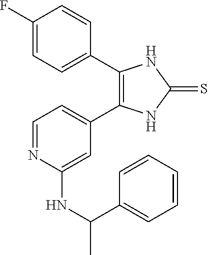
C1=C(C2=C(C3=CC=C(F)C=C3)NC(=S)N2)C=C(NC(C2=CC=CC=C2)C)N=C1
